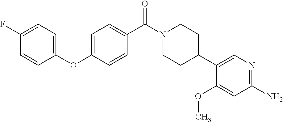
C1(F)=CC=C(OC2=CC=C(C(N3CCC(C4=CN=C(N)C=C4OC)CC3)=O)C=C2)C=C1
